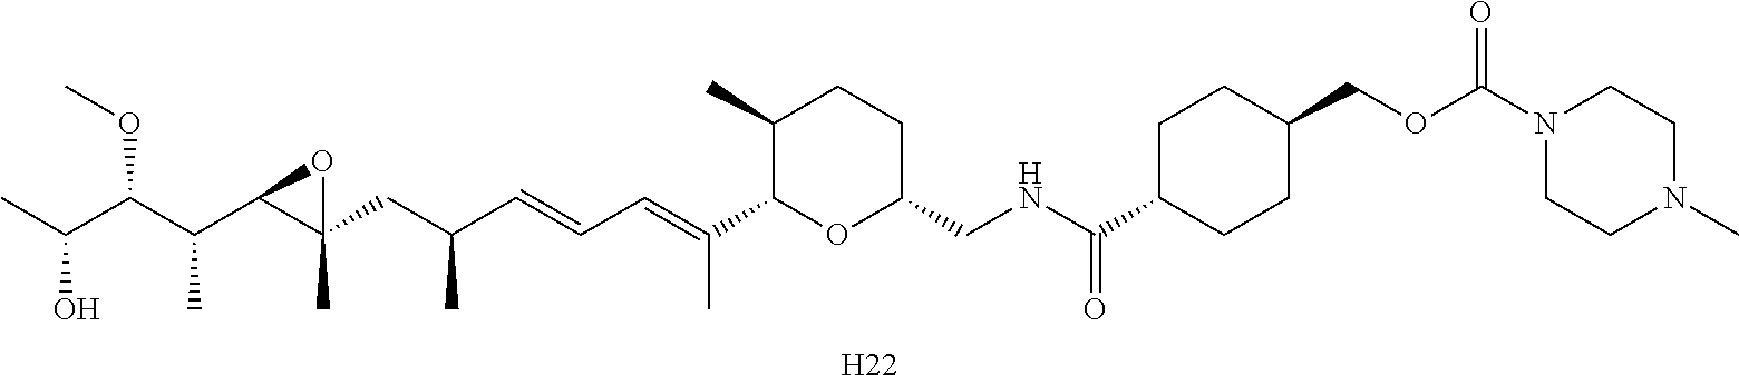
C1(C)C(C(=CC=CC(CC2(C)C(C(C(C(C)O)OC)C)O2)C)C)OC(CNC(C2CCC(COC(N3CCN(C)CC3)=O)CC2)=O)CC1.[H22]
